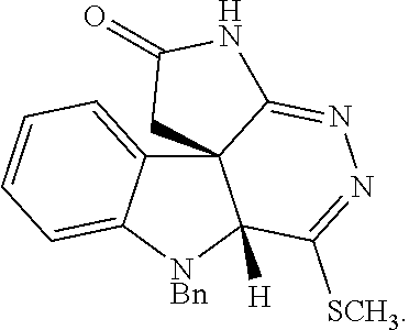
C123C4=CC=CC=C4[NBn]C1([H])C([SCH3])=NN=C2NC(=O)C3
